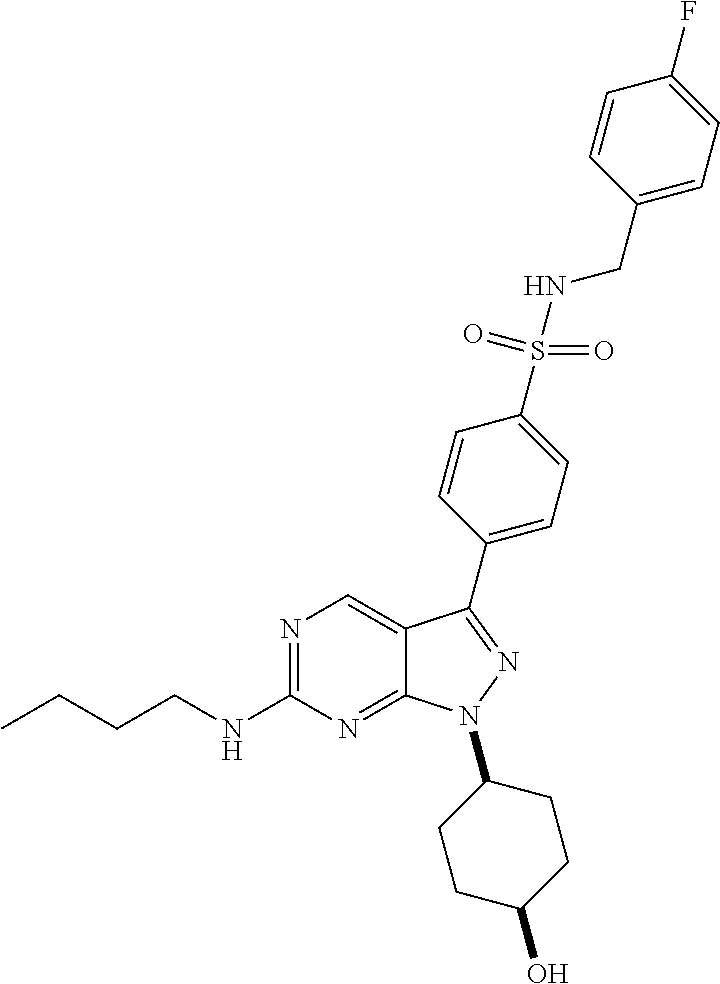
N1=C(NCCCC)N=C2C(=C1)C(C1=CC=C(S(NCC3=CC=C(F)C=C3)(=O)=O)C=C1)=NN2C1CCC(O)CC1
